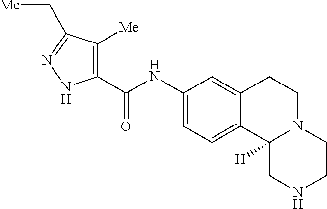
C1(C(NC2=CC=C3C(=C2)CCN2C3([H])CNCC2)=O)=C([Me])C(C[Me])=NN1
